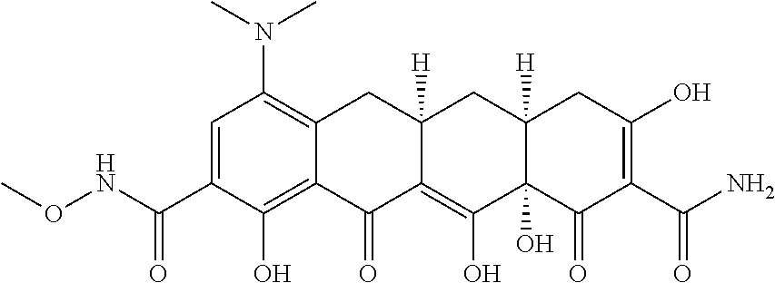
C1=C(C(NOC)=O)C(O)=C2C(=C1N(C)C)CC1([H])C(=C(O)C3(O)C([H])(C1)CC(O)=C(C(=O)N)C3=O)C2=O
